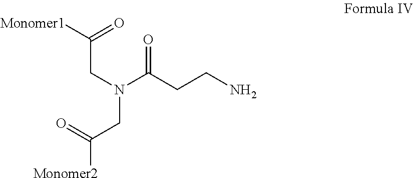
NCCC(N(CC(=O)[Monomer1])CC([Monomer2])=O)=O
